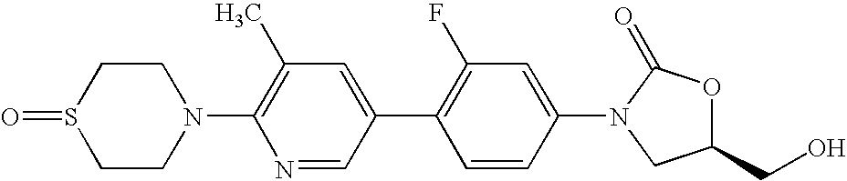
C1CN(C2=C(C)C=C(C3=C(F)C=C(N4C(=O)OC(CO)C4)C=C3)C=N2)CCS1=O
